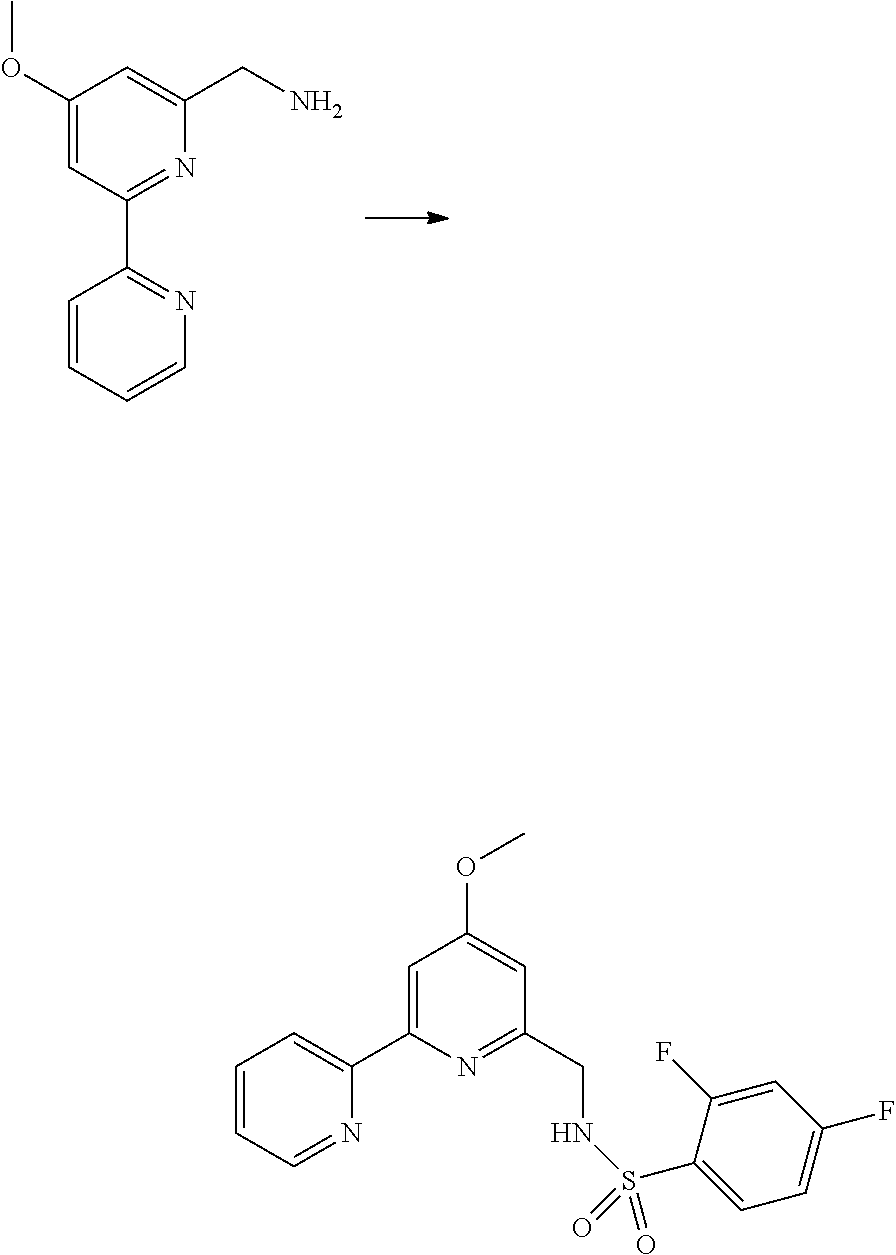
C1(OC)=CC(C2=NC=CC=C2)=NC(CN)=C1.C1=CC=NC(C2=CC(OC)=CC(CNS(C3=CC=C(F)C=C3F)(=O)=O)=N2)=C1
